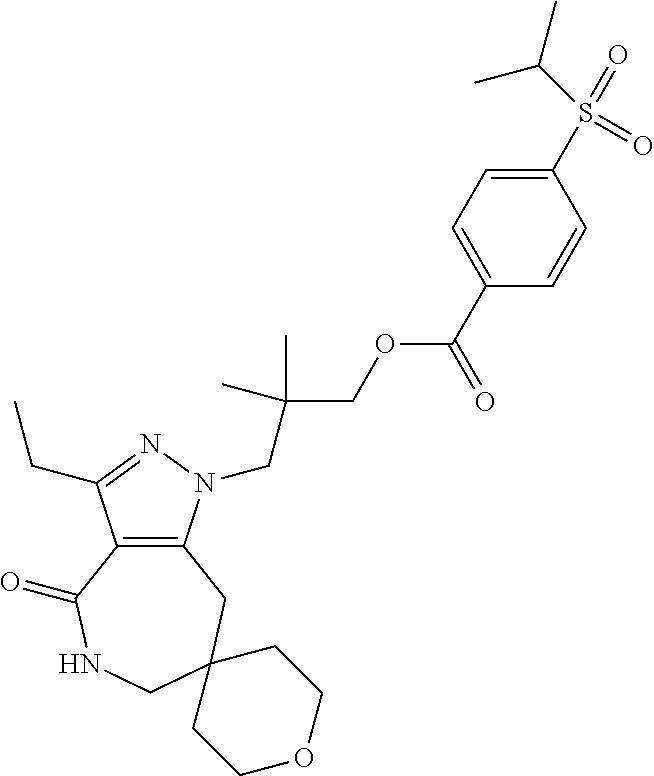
C12=C(CC3(CNC1=O)CCOCC3)N(CC(COC(C1=CC=C(S(=O)(=O)C(C)C)C=C1)=O)(C)C)N=C2CC
